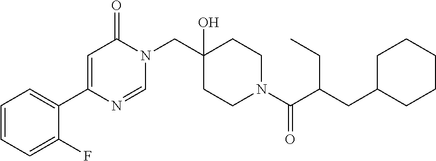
C1(C2=CC(=O)N(CC3(O)CCN(C(C(CC4CCCCC4)CC)=O)CC3)C=N2)=CC=CC=C1F
